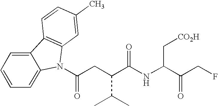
C12=CC=CC=C1N(C(=O)CC(C(C)C)C(NC(C[CO2H])C(CF)=O)=O)C1=C2C=CC(C)=C1
